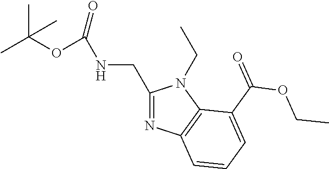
CC(OC(NCC1=NC2=C(N1CC)C(C(=O)OCC)=CC=C2)=O)(C)C
